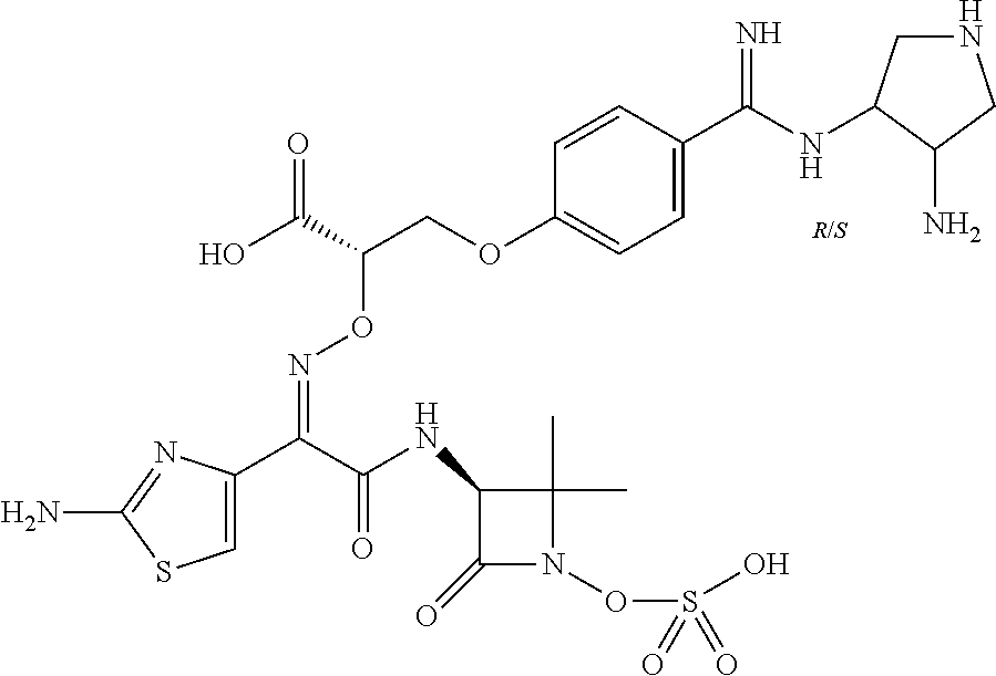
C1=C(C(C(NC2C(=O)N(OS(O)(=O)=O)C2(C)C)=O)=NOC(COC2=CC=C(C(NC3CNCC3N)=N)C=C2)C(O)=O)N=C(N)S1
